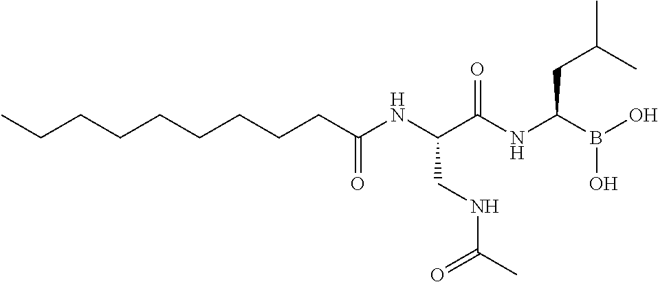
C(CCC(NC(C(NC(B(O)O)CC(C)C)=O)CNC(C)=O)=O)CCCCCC
